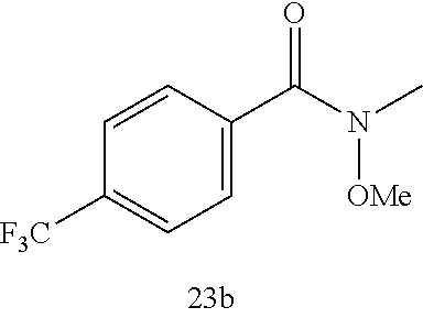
C1=C(C(N(C)[OMe])=O)C=CC([F3C])=C1
